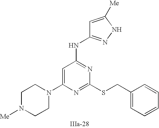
C1=C(N2CCN([Me])CC2)N=C(SCC2=CC=CC=C2)N=C1NC1=NNC([Me])=C1
